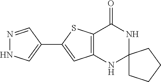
C1(C2=CC3=C(S2)C(=O)NC2(N3)CCCC2)=CNN=C1
